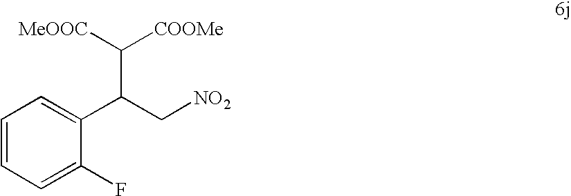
C1=CC=C(F)C(C(C[NO2])C([MeOOC])[COOMe])=C1
